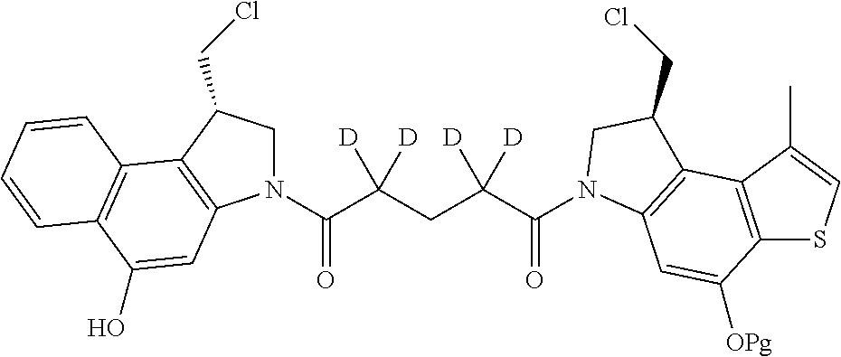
N1(C(C(CC(C(=O)N2C3=C(C4=C(SC=C4C)C([OPg])=C3)C(CCl)C2)([D])[D])([D])[D])=O)CC(CCl)C2=C1C=C(O)C1=C2C=CC=C1
